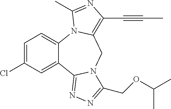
C12=CC=C(Cl)C=C1C1=NN=C(COC(C)C)N1CC1=C(C#CC)N=C(C)N21
